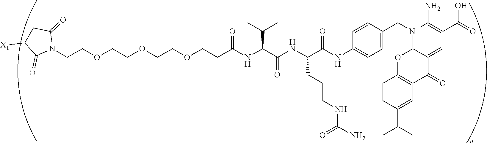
C(COCCOCCOCCC(NC(C(NC(C(NC1=CC=C(C[N+]2=C3C(=CC(C(=O)O)=C2N)C(=O)C2=C(O3)C=CC(C(C)C)=C2)C=C1)=O)CCCNC(N)=O)=O)C(C)C)=O)N1C(=O)CC([X1])C1=O
